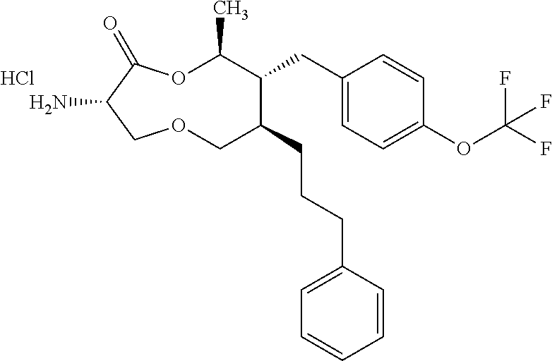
NC1C(=O)OC(C)C(CC2=CC=C(OC(F)(F)F)C=C2)C(CCCC2=CC=CC=C2)COC1.Cl
